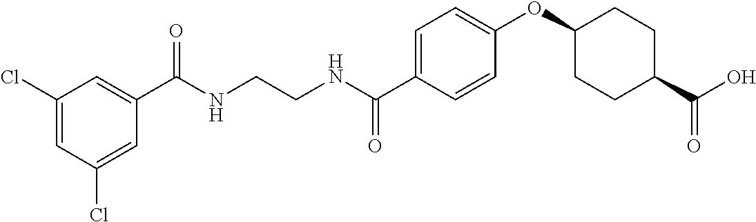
C(NCCNC(C1=CC=C(OC2CCC(C(O)=O)CC2)C=C1)=O)(=O)C1=CC(Cl)=CC(Cl)=C1
